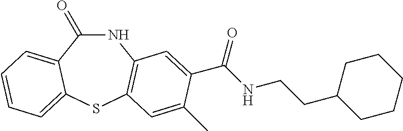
N1C(=O)C2=CC=CC=C2SC2=C1C=C(C(NCCC1CCCCC1)=O)C(C)=C2
